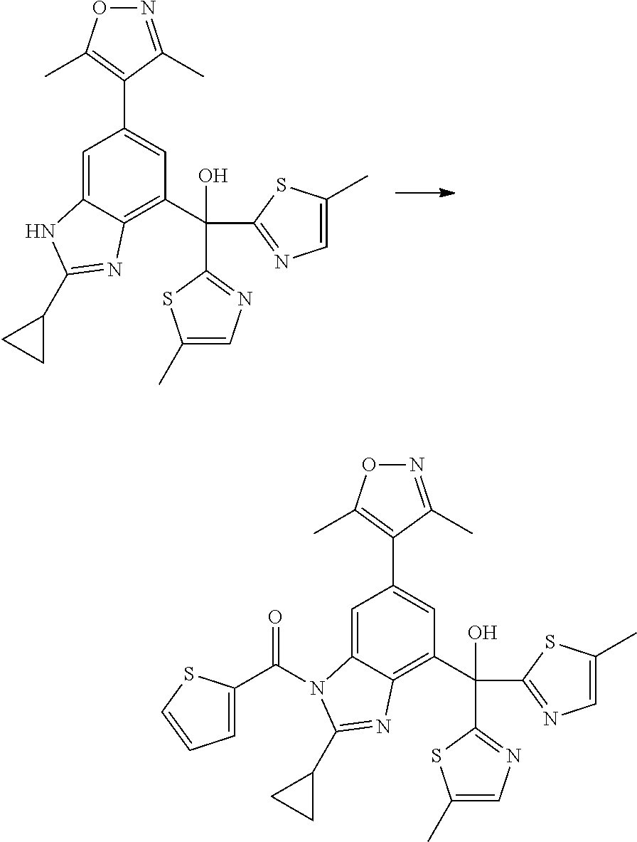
C1=C2C(=C(C(C3=NC=C(C)S3)(C3=NC=C(C)S3)O)C=C1C1=C(C)ON=C1C)N=C(C1CC1)N2.C1=C2C(=C(C(C3=NC=C(C)S3)(C3=NC=C(C)S3)O)C=C1C1=C(C)ON=C1C)N=C(C1CC1)N2C(C1=CC=CS1)=O
